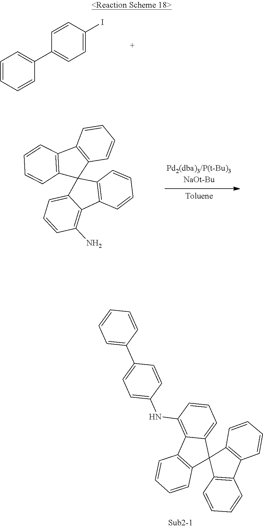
C1=CC=CC(C2=CC=C(I)C=C2)=C1.C12=C(C3=C(C14C1=CC=CC(N)=C1C1=C4C=CC=C1)C=CC=C3)C=CC=C2.C1=CC=CC2=C1C1(C3=C2C=CC=C3)C2=CC=CC(NC3=CC=C(C4=CC=CC=C4)C=C3)=C2C2=C1C=CC=C2
